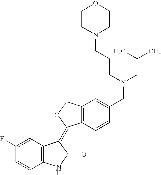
C1=C(F)C=CC2=C1C(=C1C3=C(C=C(CN(CC(C)C)CCCN4CCOCC4)C=C3)CO1)C(=O)N2
